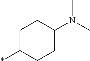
C1C(*)CCC(N(C)C)C1
